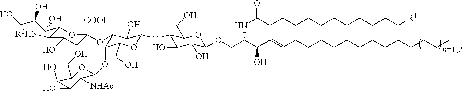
C1(C(C(CO)O)O)C([R2HN])C(O)CC([COOH])(OC2C(OC3C([NHAc])C(O)C(O)C(CO)O3)C(CO)OC(OC3C(O)C(O)C(OCC(C(C=CCCCCCCCCCCCCC)O)NC(CCCCCCCCCCC[R1])=O)OC3CO)C2O)O1
